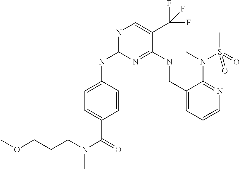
N1=C(NC2=CC=C(C(=O)N(CCCOC)C)C=C2)N=C(NCC2=CC=CN=C2N(C)S(C)(=O)=O)C(C(F)(F)F)=C1
